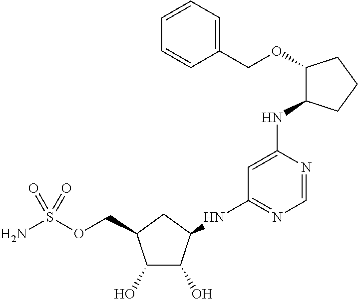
C1(O)C(O)C(NC2=NC=NC(NC3C(OCC4=CC=CC=C4)CCC3)=C2)CC1COS(N)(=O)=O
